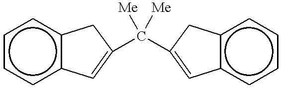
c1ccc2c(c1)CC(C(C1=Cc3ccccc3C1)([Me])[Me])=C2
